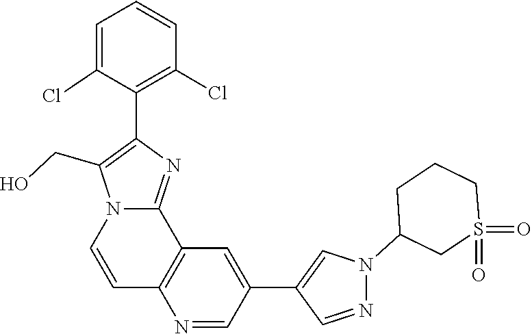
N1(C2CCCS(=O)(=O)C2)N=CC(C2=CC3=C(C=CN4C3=NC(C3=C(Cl)C=CC=C3Cl)=C4CO)N=C2)=C1
